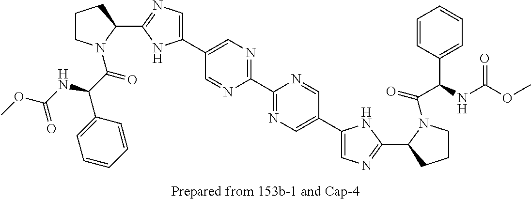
C1(C2=NC=C(C3=CN=C(C4=NC=C(C5=CN=C(C6CCCN6C(=O)C(NC(OC)=O)C6=CC=CC=C6)N5)C=N4)N=C3)N2)CCCN1C(C(C1=CC=CC=C1)NC(OC)=O)=O
